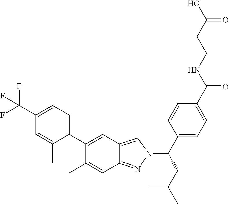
OC(CCNC(=O)C1=CC=C(C(N2C=C3C(=N2)C=C(C)C(C2=CC=C(C(F)(F)F)C=C2C)=C3)CC(C)C)C=C1)=O
